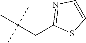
C1(CC(C)(C)C)=NC=CS1
